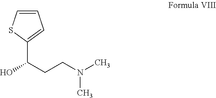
C1=CSC(C(CCN(C)C)O)=C1
